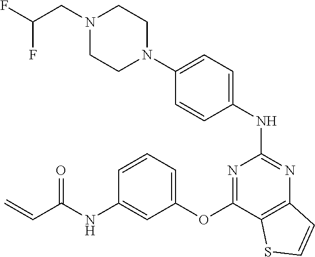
N1(CC(F)F)CCN(C2=CC=C(NC3=NC4=C(C(OC5=CC=CC(NC(C=C)=O)=C5)=N3)SC=C4)C=C2)CC1
